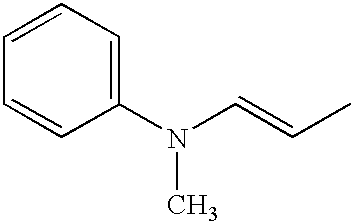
C1(N(C=CC)C)=CC=CC=C1
